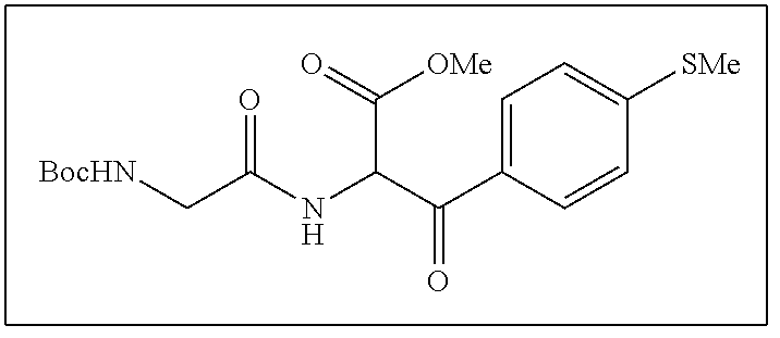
C(NC(C(C1=CC=C([SMe])C=C1)=O)C(=O)[OMe])(C[BocHN])=O
